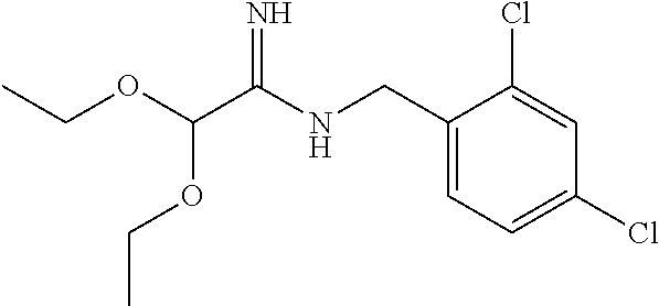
C1(CNC(C(OCC)OCC)=N)=CC=C(Cl)C=C1Cl
